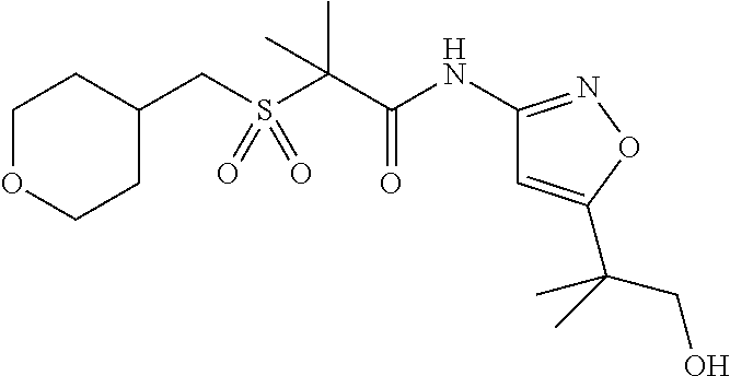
C(S(C(C(NC1=NOC(C(CO)(C)C)=C1)=O)(C)C)(=O)=O)C1CCOCC1
